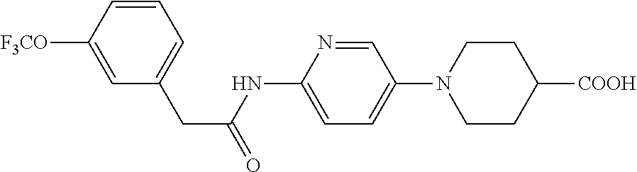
C1=C(NC(CC2=CC=CC([F3CO])=C2)=O)N=CC(N2CCC([COOH])CC2)=C1
